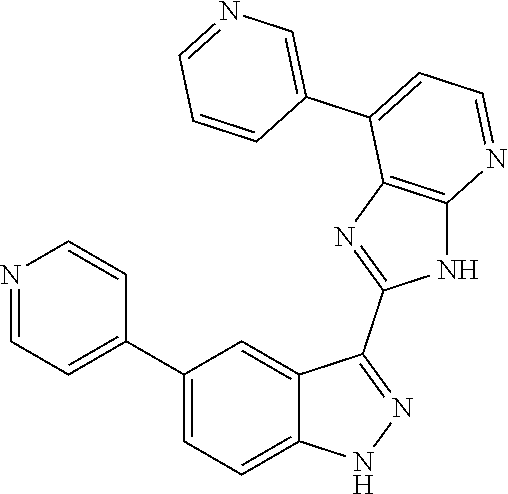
C1(C2=CC=C3C(=C2)C(C2=NC4=C(N2)N=CC=C4C2=CN=CC=C2)=NN3)=CC=NC=C1
